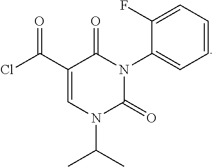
C1=CC=C(F)C(N2C(=O)C(C(Cl)=O)=CN(C(C)C)C2=O)=C1
